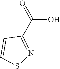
C1(C(O)=O)=NSC=C1
